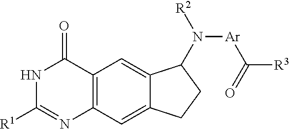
N1C([R1])=NC2=C(C1=O)C=C1C(=C2)CCC1N([Ar]C(=O)[R3])[R2]
